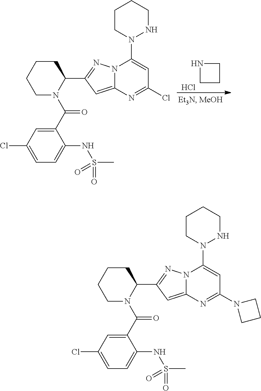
C1CCN1.Cl.C1CCCN(C(C2=CC(Cl)=CC=C2NS(=O)(C)=O)=O)C1C1=NN2C(=C1)N=C(Cl)C=C2N1NCCCC1.C1(C(N2C(C3=NN4C(=C3)N=C(N3CCC3)C=C4N3NCCCC3)CCCC2)=O)=CC(Cl)=CC=C1NS(C)(=O)=O
